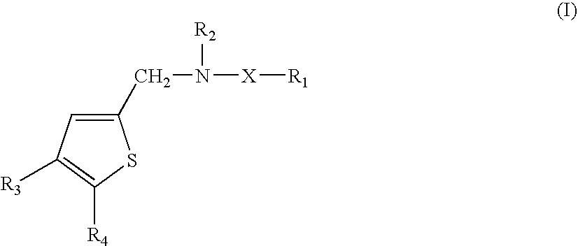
C1(CN([X][R1])[R2])=CC([R3])=C([R4])S1
